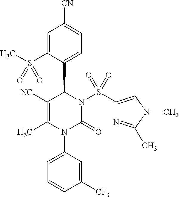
C1([NC])=C(C)N(C2=CC=CC([CF3])=C2)C(=O)N(S(C2=CN(C)C(C)=N2)(=O)=O)C1C1=CC=C([CN])C=C1S(C)(=O)=O
